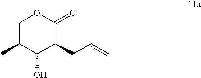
C1C(C)C(O)C(CC=C)C(=O)O1
